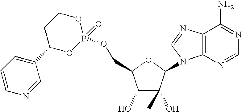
C1(O)C(O)(C)C(N2C3=C(N=C2)C(N)=NC=N3)OC1COP1(=O)OCCC(C2=CC=CN=C2)O1
